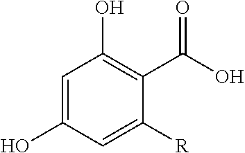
C1=C(O)C=C([R])C(C(O)=O)=C1O
